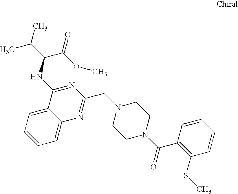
C1=CC=C2C(=C1)C(NC(C(=O)OC)C(C)C)=NC(CN1CCN(C(C3=C(SC)C=CC=C3)=O)CC1)=N2
